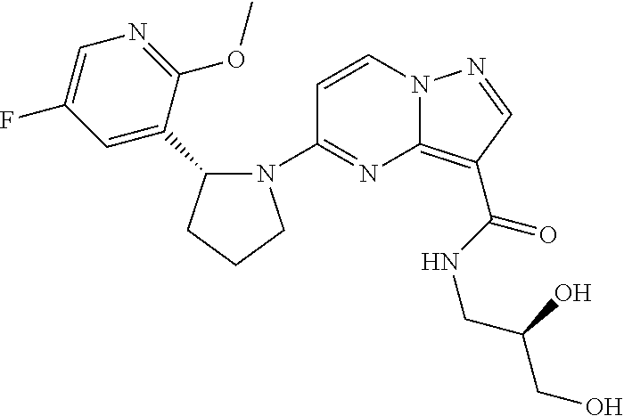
C1(N2C(C3=CC(F)=CN=C3OC)CCC2)=NC2=C(C(NCC(CO)O)=O)C=NN2C=C1
